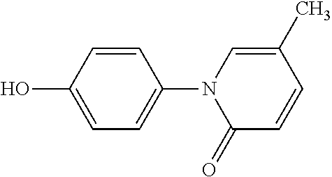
C1=C(O)C=CC(N2C(=O)C=CC(C)=C2)=C1
